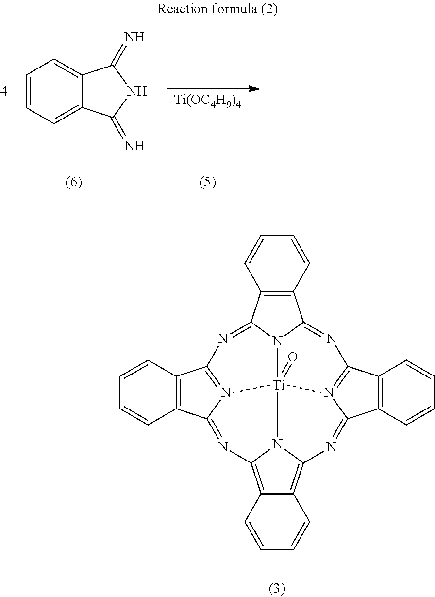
C1=CC=C2C(=C1)C(=N)NC2=N.[Ti(OC4H9)4].C1=CC2=C(C3=NC4=N5C(=NC6=C7C=CC=CC7=C7N6[Ti]56(=O)N3C2=NC2=N6C(=N7)C3=C2C=CC=C3)C2=C4C=CC=C2)C=C1
